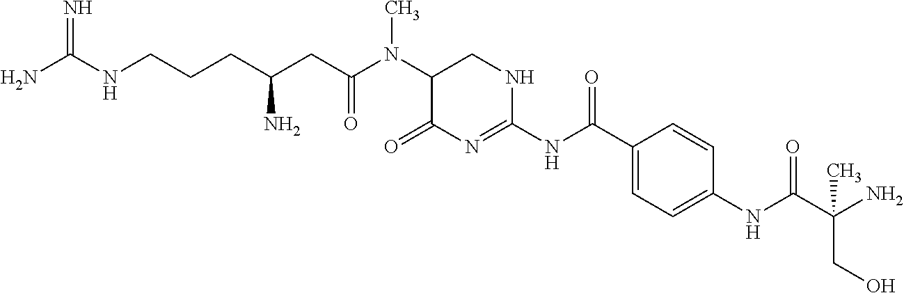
NC(NCCCC(CC(N(C1C(=O)N=C(NC(=O)C2=CC=C(NC(=O)C(N)(CO)C)C=C2)NC1)C)=O)N)=N
